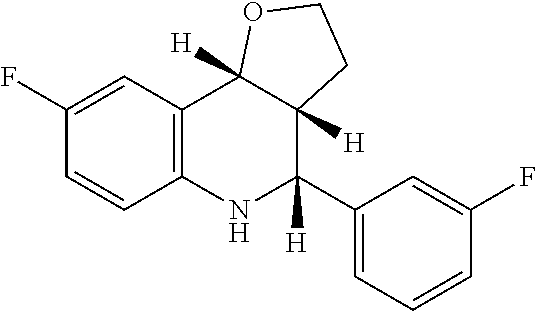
C1(F)=CC2=C(C=C1)NC([H])(C1=CC=CC(F)=C1)C1([H])C2([H])OCC1
